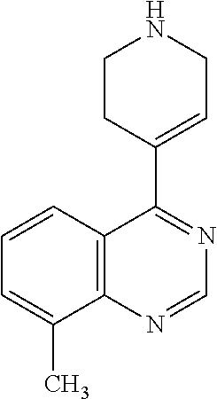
C12=C(N=CN=C1C1=CCNCC1)C(C)=CC=C2
